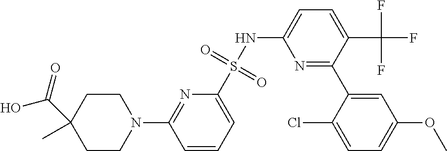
C1=CC=C(S(NC2=CC=C(C(F)(F)F)C(C3=CC(OC)=CC=C3Cl)=N2)(=O)=O)N=C1N1CCC(C(=O)O)(C)CC1
